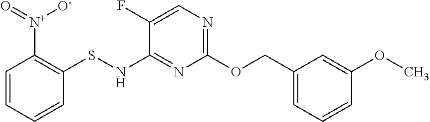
C1(F)=CN=C(OCC2=CC=CC(OC)=C2)N=C1NSC1=C([N+]([O-])=O)C=CC=C1
